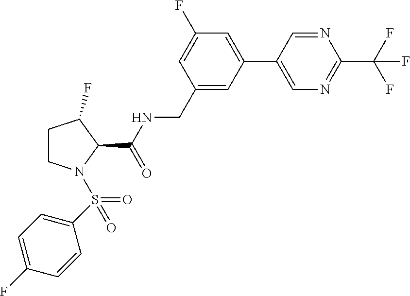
N1=CC(C2=CC(F)=CC(CNC(C3C(F)CCN3S(=O)(C3=CC=C(F)C=C3)=O)=O)=C2)=CN=C1C(F)(F)F
